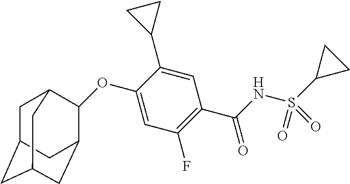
O(C1=CC(F)=C(C(=O)NS(C2CC2)(=O)=O)C=C1C1CC1)C1C2CC3CC(CC1C3)C2
